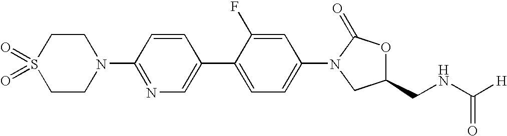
C1CN(C2=NC=C(C3=CC=C(N4C(=O)OC(CNC([H])=O)C4)C=C3F)C=C2)CCS1(=O)=O
